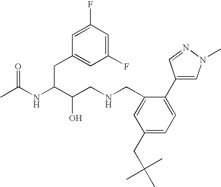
CC(NC(C(CNCC1=CC(CC(C)(C)C)=CC=C1C1=CN(C)N=C1)O)CC1=CC(F)=CC(F)=C1)=O
